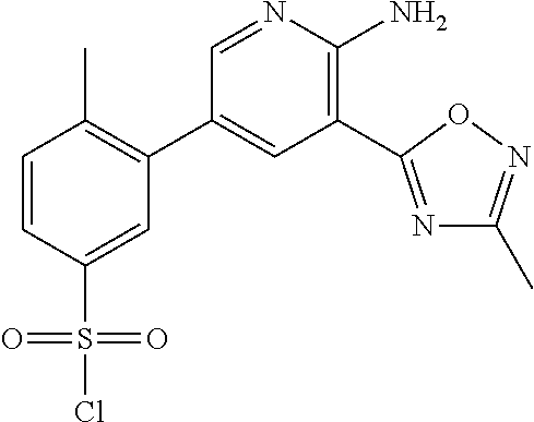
C1=NC(N)=C(C2=NC(C)=NO2)C=C1C1=C(C)C=CC(S(=O)(=O)Cl)=C1
